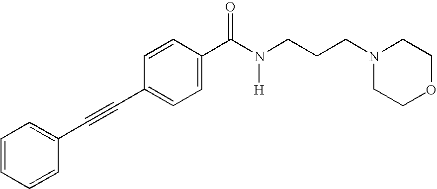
C1=CC=CC(C#CC2=CC=C(C(N([H])CCCN3CCOCC3)=O)C=C2)=C1
